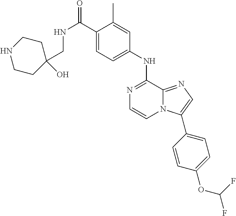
C1(C(=O)NCC2(O)CCNCC2)=CC=C(NC2=NC=CN3C2=NC=C3C2=CC=C(OC(F)F)C=C2)C=C1C
